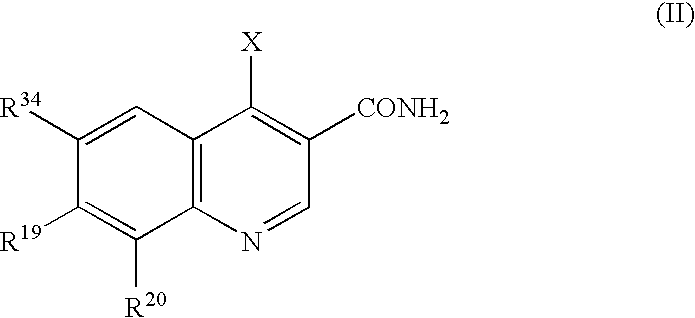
C1([R34])=CC2=C(C([R20])=C1[R19])N=CC([CONH2])=C2[X]
